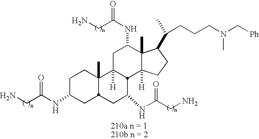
C1C(NC(CN)=O)CC2C(C)(C1)C1([H])CC(NC(CN)=O)C3(C)C([H])(CCC3C(C)CCCN(C[Ph])C)C1C(NC(CN)=O)C2
